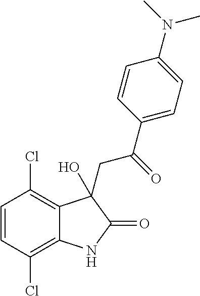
C1=CC(Cl)=C2C(=C1Cl)C(O)(CC(C1=CC=C(N(C)C)C=C1)=O)C(=O)N2
